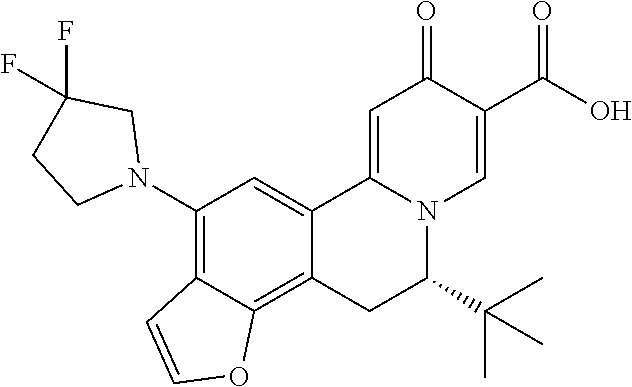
O=C1C(C(O)=O)=CN2C(=C1)C1=CC(N3CC(F)(F)CC3)=C3C(=C1CC2C(C)(C)C)OC=C3
